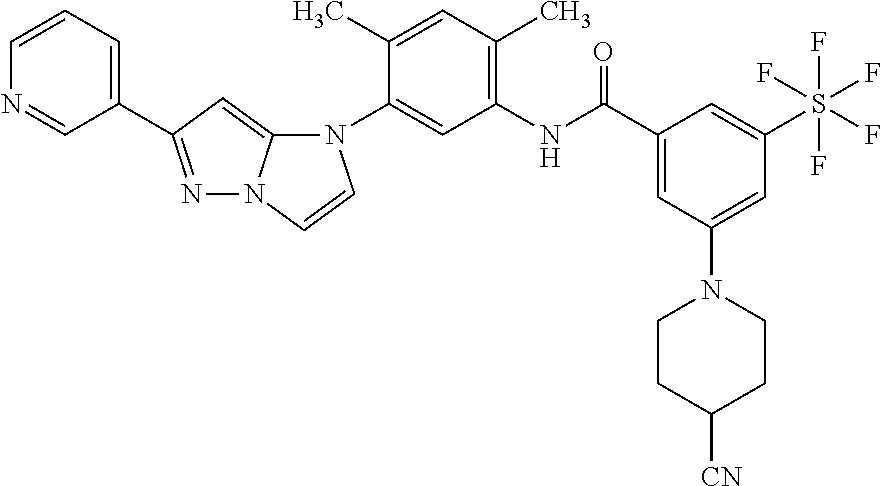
N1=C(C2=CC=CN=C2)C=C2N1C=CN2C1=CC(NC(C2=CC(N3CCC([CN])CC3)=CC(S(F)(F)(F)(F)F)=C2)=O)=C(C)C=C1C
